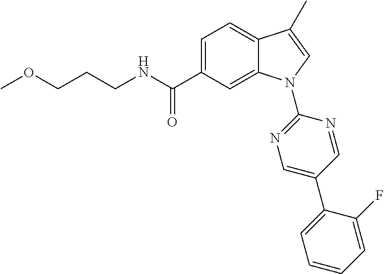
C(CNC(C1=CC=C2C(=C1)N(C1=NC=C(C3=CC=CC=C3F)C=N1)C=C2C)=O)COC
